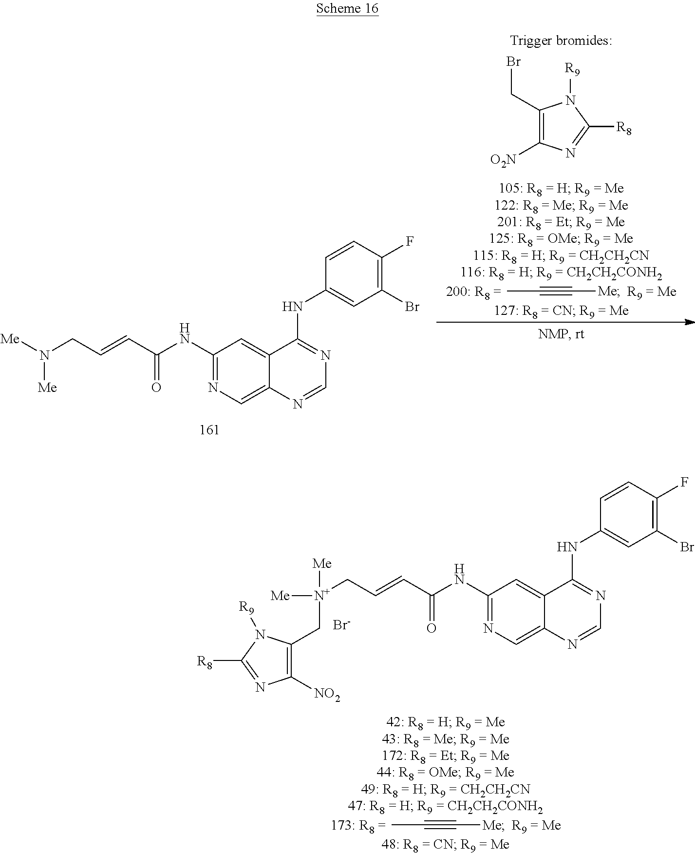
C1(NC(C=CC[N+]([Me])(CC2=C([NO2])N=C([R8])N2[R9])[Me])=O)=NC=C2C(=C1)C(NC1=CC(Br)=C(F)C=C1)=NC=N2.[Br-].CC#C[Me].C1(NC(C=CCN([Me])[Me])=O)=NC=C2C(=C1)C(NC1=CC(Br)=C(F)C=C1)=NC=N2.CC#C[Me].C1(CBr)=C([O2N])N=C([R8])N1[R9]
